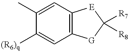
C1([(R6)q])=CC2=C(C=C1C)[E]C([R7])([R8])[G]2
